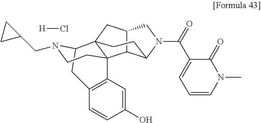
C12C3C(N(C(=O)C4=CC=CN(C)C4=O)C1)CCC1(C2)C32C3=C(CC1N(CC1CC1)CC2)C=CC(O)=C3.[H]Cl
